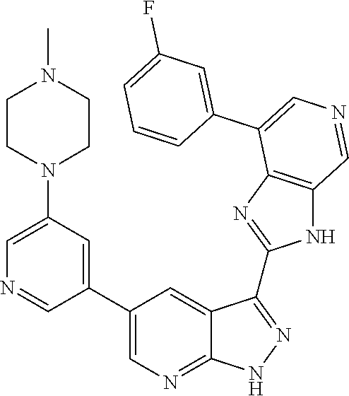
C1=C(N2CCN(C)CC2)C=C(C2=CN=C3C(=C2)C(C2=NC4=C(N2)C=NC=C4C2=CC(F)=CC=C2)=NN3)C=N1
